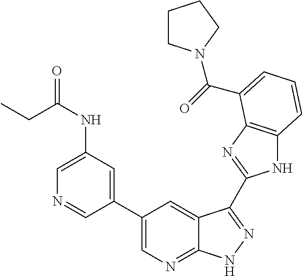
C1(C2=CN=C3C(=C2)C(C2=NC4=C(N2)C=CC=C4C(=O)N2CCCC2)=NN3)=CC(NC(CC)=O)=CN=C1
